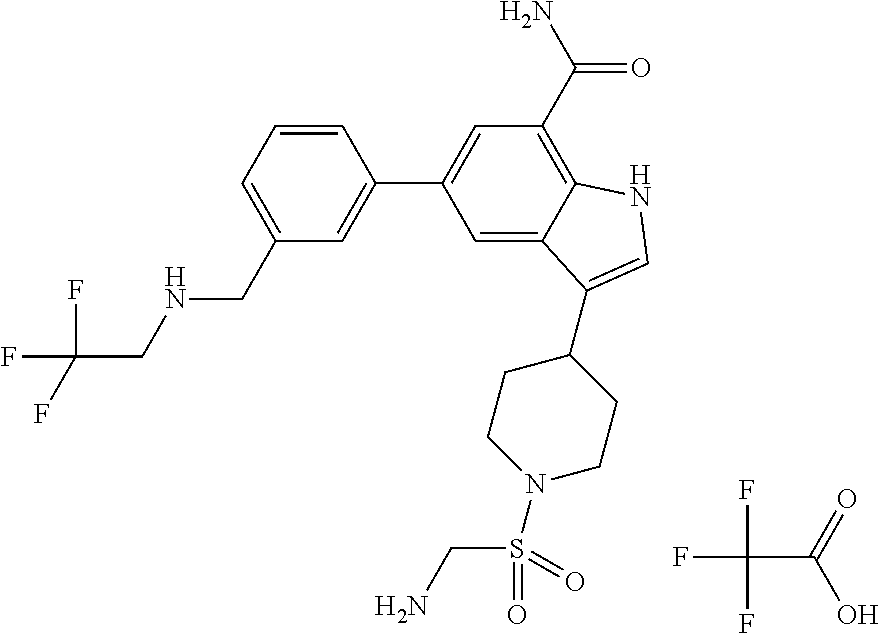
FC(C(=O)O)(F)F.C1=CC=C(CNCC(F)(F)F)C=C1C1=CC(C(N)=O)=C2C(=C1)C(C1CCN(S(CN)(=O)=O)CC1)=CN2
